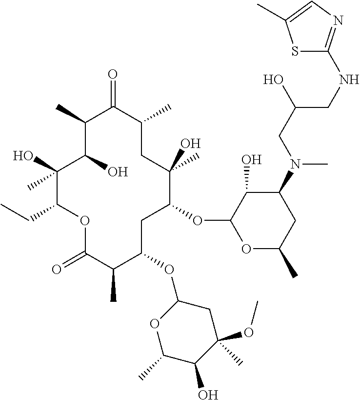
C1(O)(C)C(CC)OC(=O)C(C)C(OC2OC(C)C(O)C(OC)(C)C2)CC(OC2OC(C)CC(N(C)CC(CNC3=NC=C(C)S3)O)C2O)C(O)(C)CC(C)C(=O)C(C)C1O
